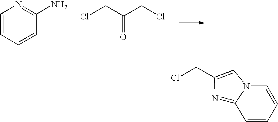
C1=CC=CC(N)=N1.ClCC(CCl)=O.C1=CC=CN2C1=NC(CCl)=C2
